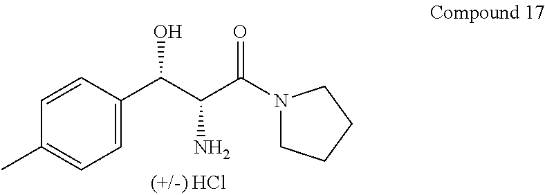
C1=C(C(C(C(N2CCCC2)=O)N)O)C=CC(C)=C1
